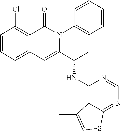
C1=CC=C2C(=C1Cl)C(=O)N(C1=CC=CC=C1)C(C(NC1=C3C(=NC=N1)SC=C3C)C)=C2
